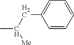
C1=CC=CC=C1CC(C)[Me]
